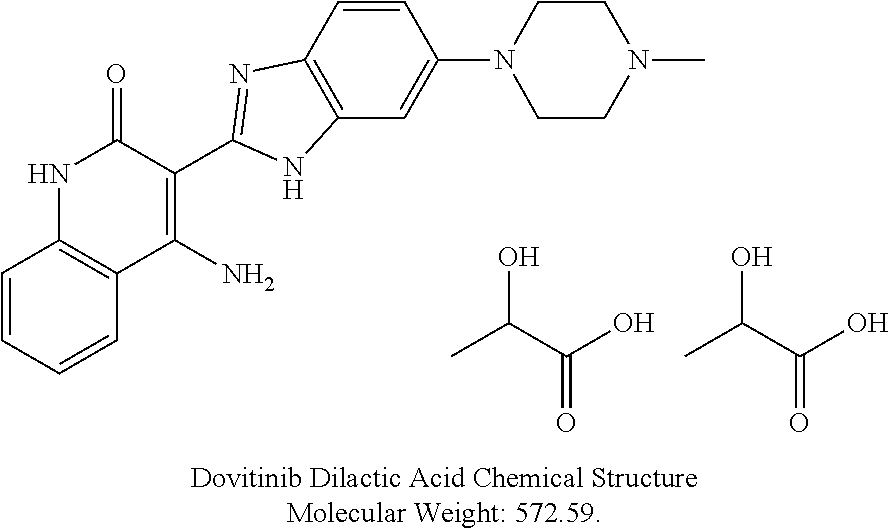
C1=CC=CC2=C1NC(=O)C(C1=NC3=C(C=C(N4CCN(C)CC4)C=C3)N1)=C2N.CC(C(O)=O)O.CC(C(O)=O)O
